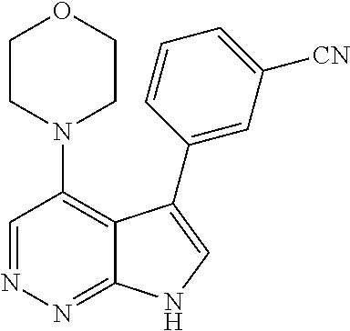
C1=NN=C2C(=C1N1CCOCC1)C(C1=CC([CN])=CC=C1)=CN2
